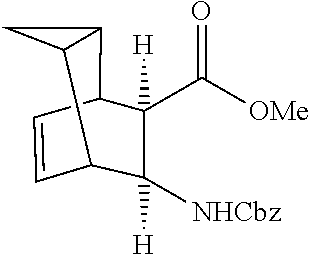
C1=CC2C3C(C1C(C)([H])([NHCbz])C2(C(=O)[OMe])[H])C3
